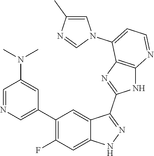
C1=NC=C(C2=C(F)C=C3C(=C2)C(C2=NC4=C(N2)N=CC=C4N2C=C(C)N=C2)=NN3)C=C1N(C)C
